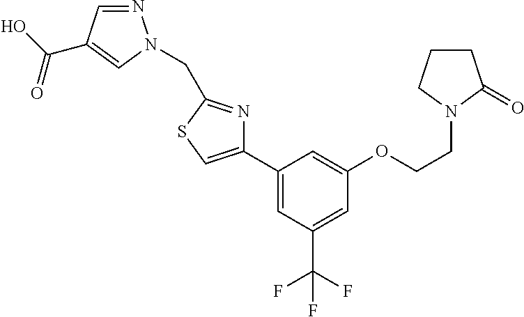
N1=CC(C(O)=O)=CN1CC1=NC(C2=CC(C(F)(F)F)=CC(OCCN3C(=O)CCC3)=C2)=CS1
